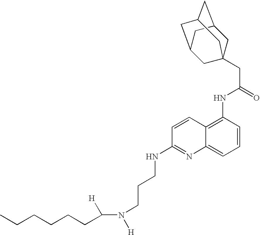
C1C2CC3CC(CC1(CC(=O)NC1=C4C(=CC=C1)N=C(NCCCN([H])C([H])CCCCCC)C=C4)C3)C2
